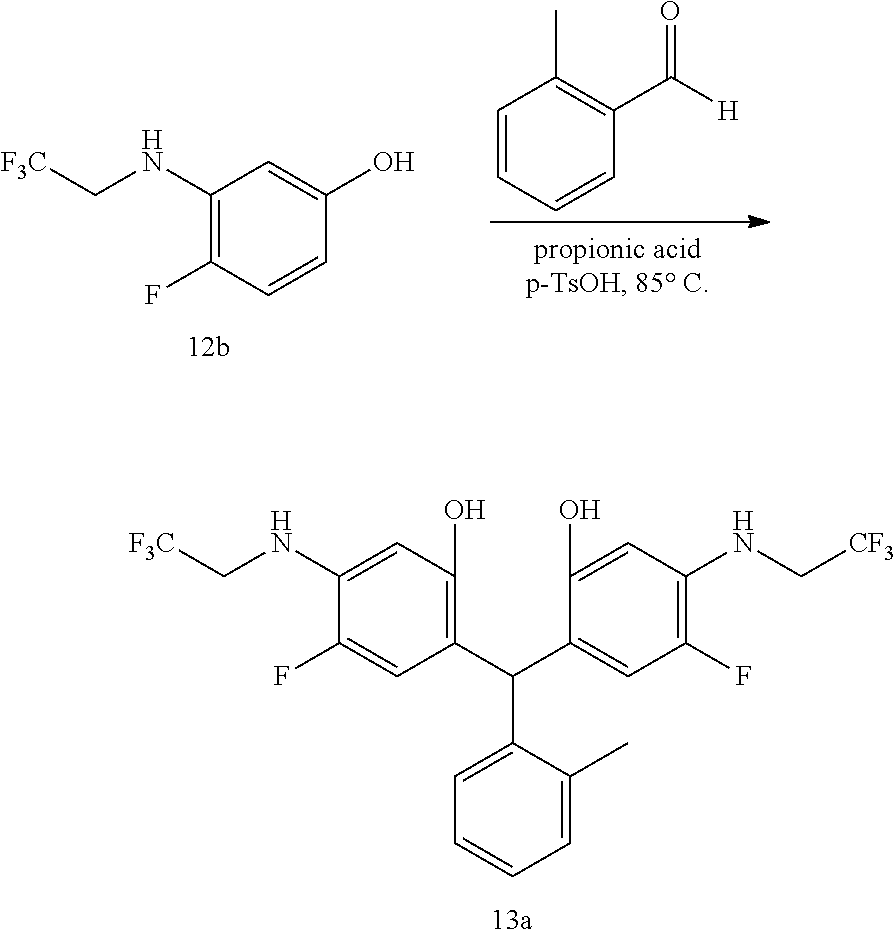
C1(NC[F3C])=C(F)C=CC(O)=C1.C1=CC=CC(C(=O)[H])=C1C.C1(NC[F3C])=CC(O)=C(C(C2=CC=CC=C2C)C2=CC(F)=C(NC[CF3])C=C2O)C=C1F
